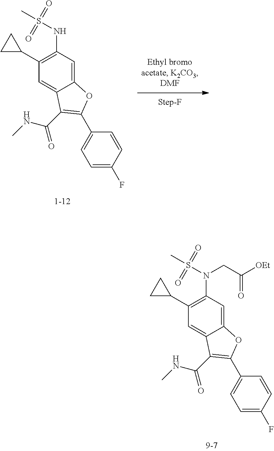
C(C([OEt])=O)N(S(C)(=O)=O)C1=C(C2CC2)C=C2C(=C1)OC(C1=CC=C(F)C=C1)=C2C(=O)NC.N(S(C)(=O)=O)C1=C(C2CC2)C=C2C(=C1)OC(C1=CC=C(F)C=C1)=C2C(=O)NC
